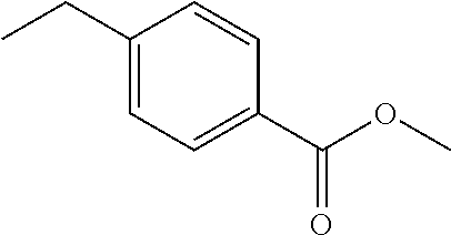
CCC1=CC=C(C(OC)=O)C=C1
